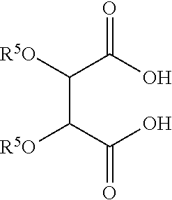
[R5O]C(C(O)=O)C(C(O)=O)[R5O]
